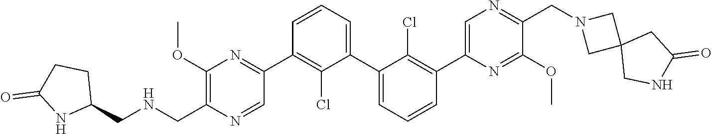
C1(OC)=C(C[HN]CC2CCC(=O)N2)N=CC(C2=C(Cl)C(C3=CC=CC(C4=CN=C(CN5CC6(C5)CNC(=O)C6)C(OC)=N4)=C3Cl)=CC=C2)=N1
